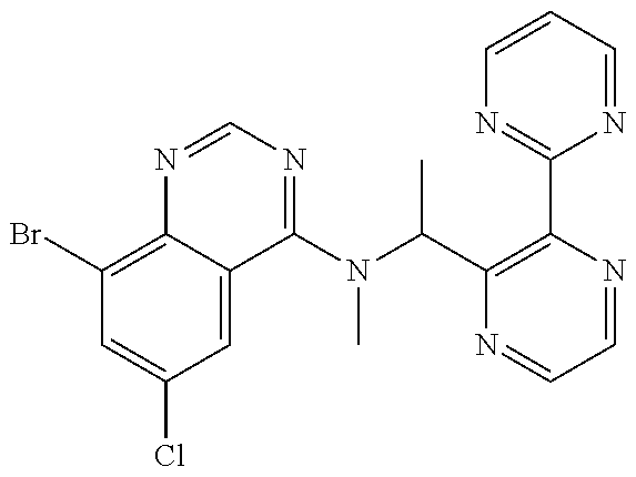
C1(Br)=C2C(=CC(Cl)=C1)C(N(C(C1=C(C3=NC=CC=N3)N=CC=N1)C)C)=NC=N2
